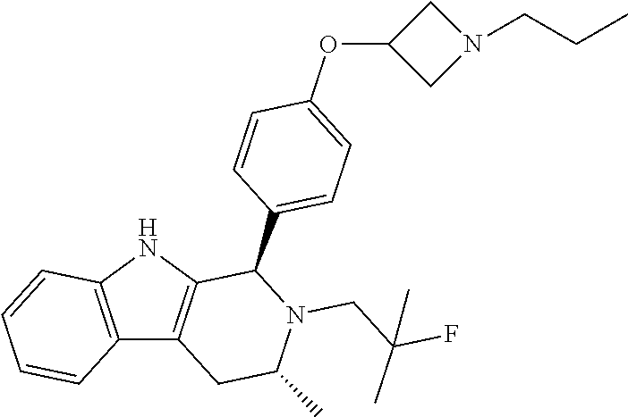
C12=C(NC3=C1CC(C)N(CC(F)(C)C)C3C1=CC=C(OC3CN(CCC)C3)C=C1)C=CC=C2
